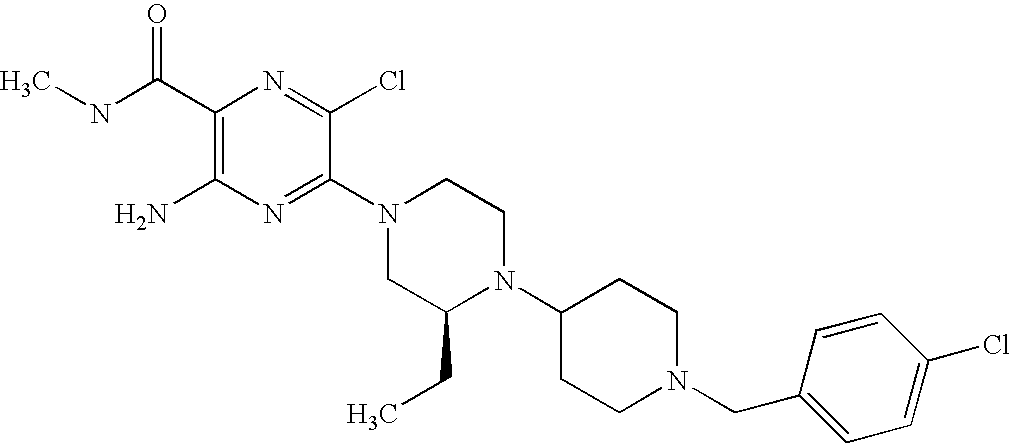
C1(C(NC)=O)=C(N)N=C(N2CC(CC)N(C3CCN(CC4=CC=C(Cl)C=C4)CC3)CC2)C(Cl)=N1
